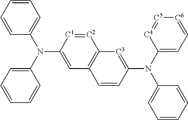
C1=CC=CC(N(C2=CC=CC=C2)C2=CC3=C([C2]=[C1]2)[C3]=C(N(C2=CC=[C6][C5]=[C4]2)C2=CC=CC=C2)C=C3)=C1
